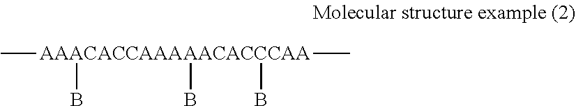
C[AAACACCAAAAACACCCAA](C)(B)(B)B
